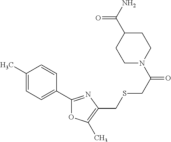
C1(C)=CC=C(C2=NC(CSCC(=O)N3CCC(C(N)=O)CC3)=C(C)O2)C=C1
